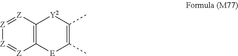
[Z]1=[Z]C2=C([Z]=[Z]1)[E]C(C)=C(C)[Y2]2
